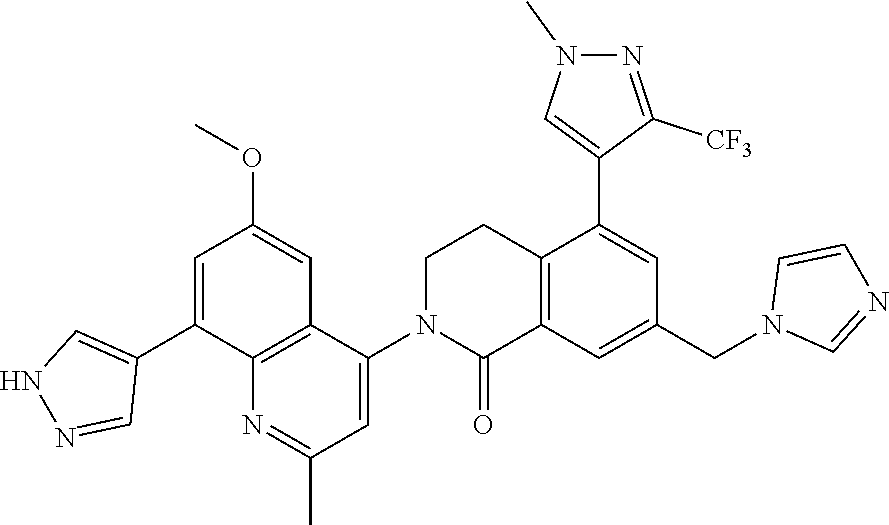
C1(C2=CNN=C2)=CC(OC)=CC2=C1N=C(C)C=C2N1C(=O)C2=C(CC1)C(C1=CN(C)N=C1[CF3])=CC(CN1C=NC=C1)=C2
